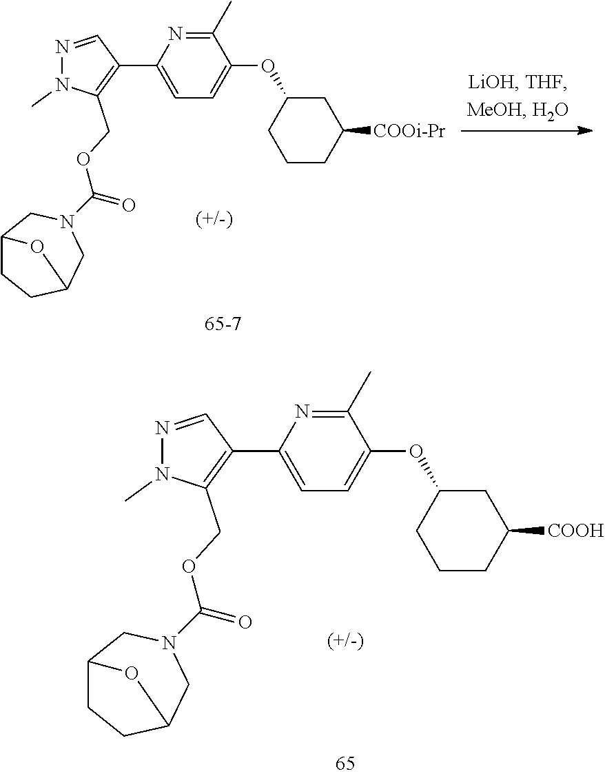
C1(C)=NC(C2=C(COC(=O)N3CC4CCC(C3)O4)N(C)N=C2)=CC=C1OC1CCCC([COOH])C1.C1(C)=NC(C2=C(COC(=O)N3CC4CCC(C3)O4)N(C)N=C2)=CC=C1OC1CCCC([COOi-Pr])C1
